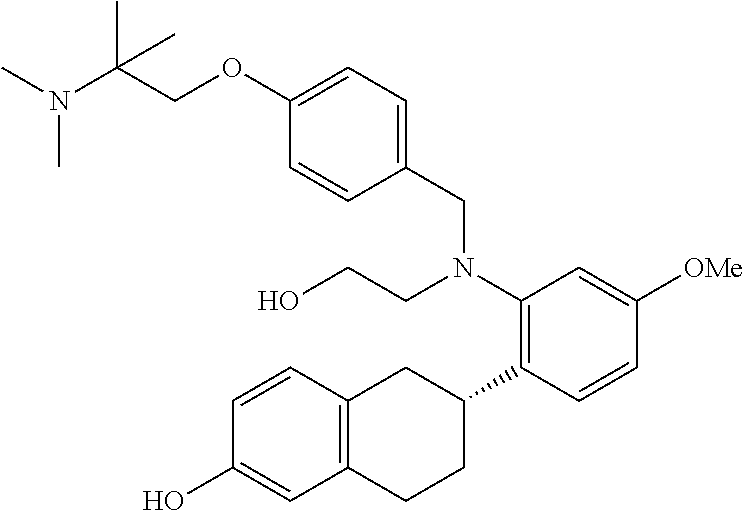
N(C(COC1=CC=C(CN(C2=C(C3CC4=C(CC3)C=C(O)C=C4)C=CC([OMe])=C2)CCO)C=C1)(C)C)(C)C
